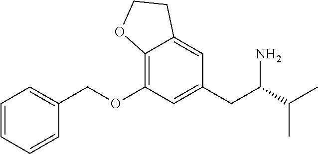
C1=C2C(=C(OCC3=CC=CC=C3)C=C1CC(C(C)C)N)OCC2
